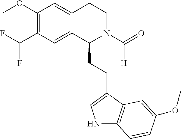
FC(C1=C(OC)C=C2C(=C1)C(CCC1=CNC3=C1C=C(OC)C=C3)N(C(=O)[H])CC2)F
